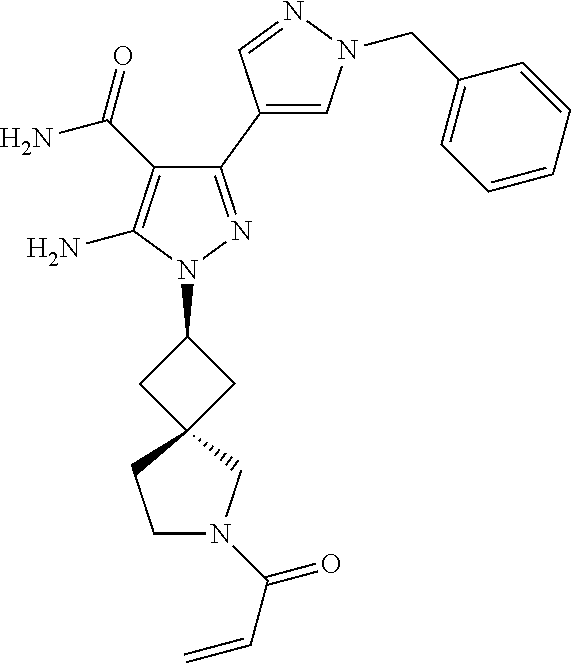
C1(C(=O)N)=C(N)N(C2CC3(C2)CCN(C(=O)C=C)C3)N=C1C1=CN(CC2=CC=CC=C2)N=C1
